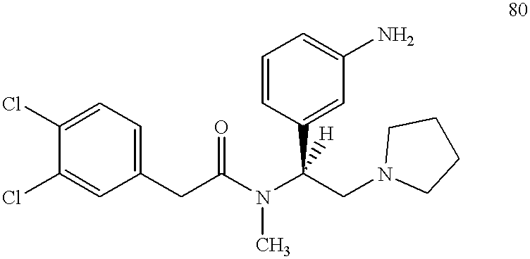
C1(Cl)=CC=C(CC(N(C(CN2CCCC2)(C2=CC(N)=CC=C2)[H])C)=O)C=C1Cl
